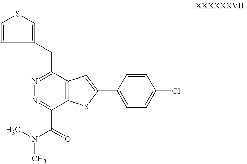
C1=CC(CC2=NN=C(C(=O)N(C)C)C3=C2C=C(C2=CC=C(Cl)C=C2)S3)=CS1
